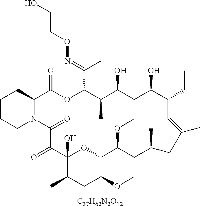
[C37H62N2O12].C1CCN2C(C1)C(=O)OC(C(=NOCCO)C)C(C)C(O)CC(O)C(CC)C=C(C)CC(C)CC(OC)C1OC(O)(C(=O)C2=O)C(C)CC1OC
